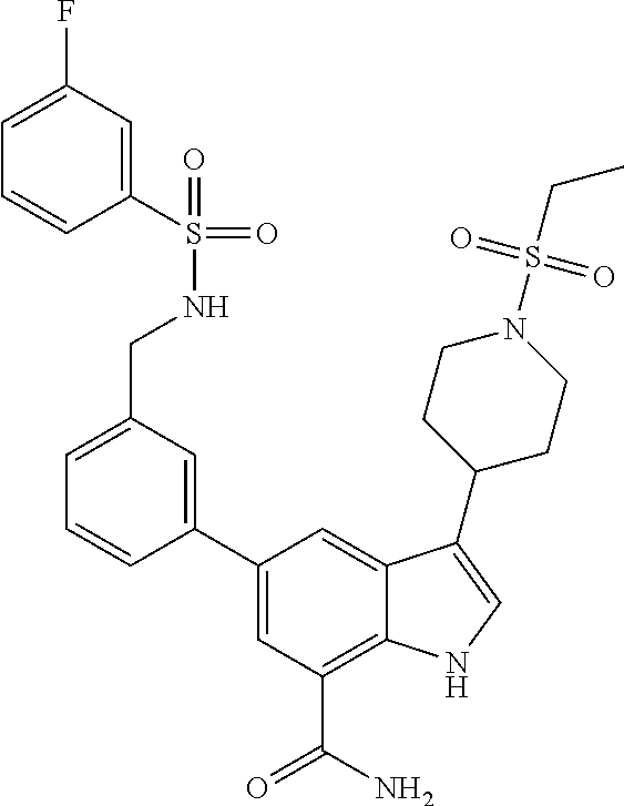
C1=C(C2=CC(CNS(=O)(C3=CC(F)=CC=C3)=O)=CC=C2)C=C2C(=C1C(N)=O)NC=C2C1CCN(S(CC)(=O)=O)CC1
